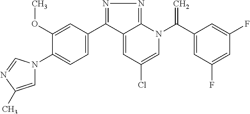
N1=C(C2=CC=C(N3C=C(C)N=C3)C(OC)=C2)C2=CC(Cl)=CN(C(C3=CC(F)=CC(F)=C3)=C)C2=N1
